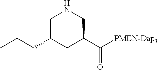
C1C(CC(C)C)CC(C([PMEN-Dap3])=O)CN1
